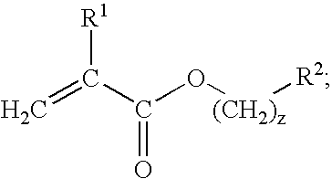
C=C(C(O[(CH2)z][R2])=O)[R1]
